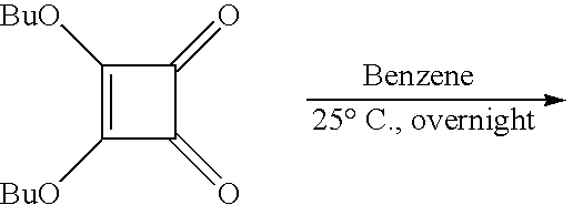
C1([BuO])=C([BuO])C(=O)C1=O
